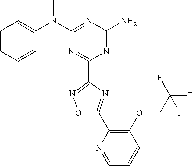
C1=CC=CC(N(C2=NC(N)=NC(C3=NOC(C4=C(OCC(F)(F)F)C=CC=N4)=N3)=N2)C)=C1
